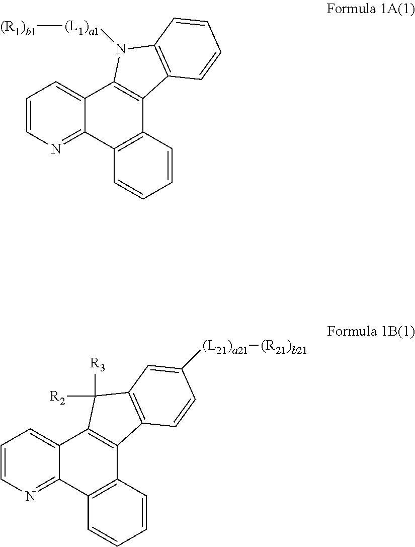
C1=CN=C2C(=C1)C1=C(C3=C2C=CC=C3)C2=C(N1[(L1)a1][(R1)b1])C=CC=C2.C1=CN=C2C(=C1)C1=C(C3=C2C=CC=C3)C2=C(C1([R2])[R3])C=C([(L21)a21][(R21)b21])C=C2
